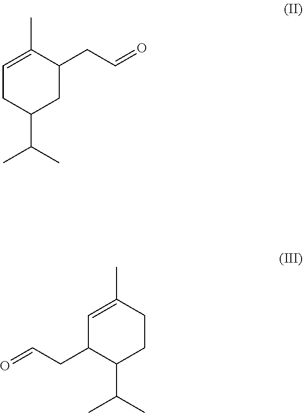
C1=C(C)C(CC=O)CC(C(C)C)C1.C1=C(C)CCC(C(C)C)C1CC=O
